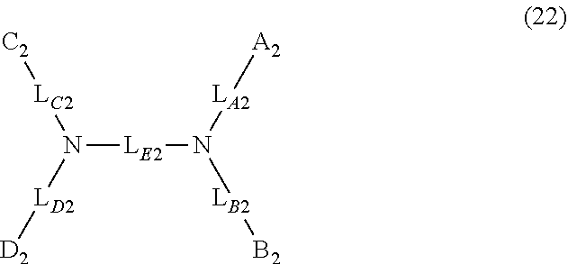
N([LE2]N([LB2][B2])[LA2][A2])([LD2][D2])[LC2][C2]
